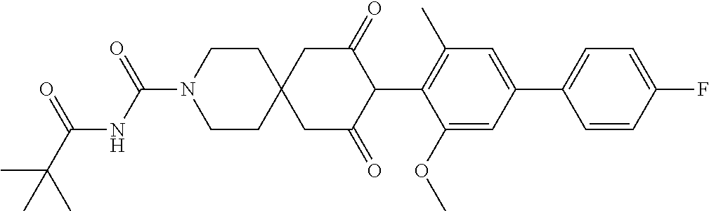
C1(OC)=CC(C2=CC=C(F)C=C2)=CC(C)=C1C1C(=O)CC2(CC1=O)CCN(C(NC(C(C)(C)C)=O)=O)CC2
